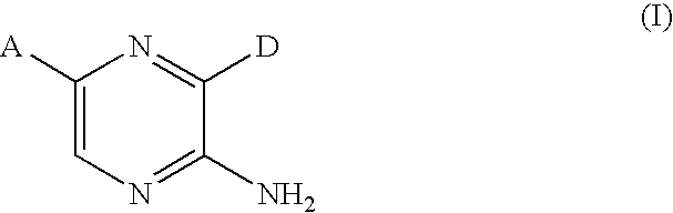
C1([A])=CN=C(N)C([D])=N1
